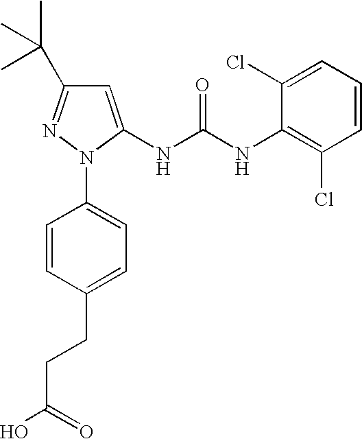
C1=C(NC(NC2=C(Cl)C=CC=C2Cl)=O)N(C2=CC=C(CCC(O)=O)C=C2)N=C1C(C)(C)C
